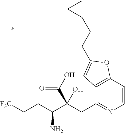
C1=CC2=C(C(CC(C(CC[F3C])N)(C(O)=O)O)=N1)C=C(CCC1CC1)O2
